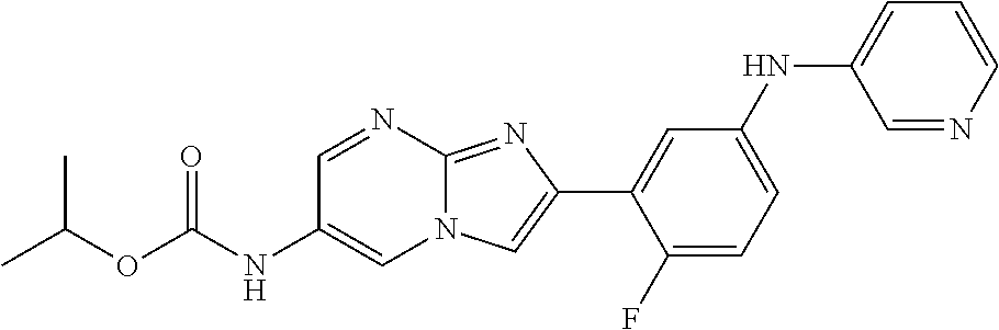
CC(C)OC(=O)NC1=CN2C(=NC(C3=CC(NC4=CC=CN=C4)=CC=C3F)=C2)N=C1
